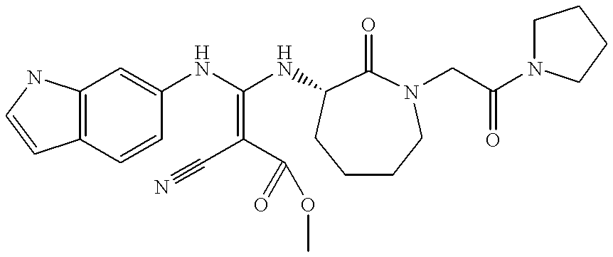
C12=C(C=CC(NC(NC3C(=O)N(CC(N4CCCC4)=O)CCCC3)=C(C#N)C(=O)OC)=C1)C=CN2
